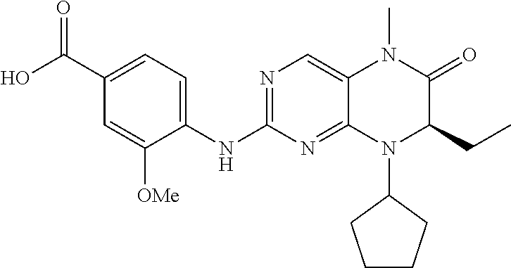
OC(C1=CC=C(NC2=NC=C3C(=N2)N(C2CCCC2)C(CC)C(=O)N3C)C([OMe])=C1)=O
